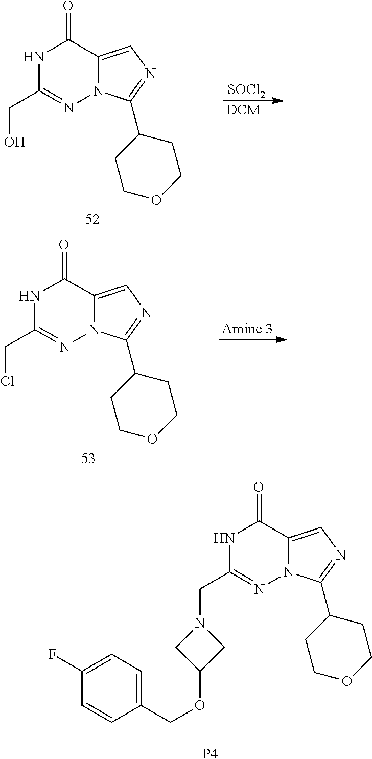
N1C(CN2CC(OCC3=CC=C(F)C=C3)C2)=NN2C(=CN=C2C2CCOCC2)C1=O.[P4].N1C(CO)=NN2C(=CN=C2C2CCOCC2)C1=O.[SOCl2].[DCM].N1C(CCl)=NN2C(=CN=C2C2CCOCC2)C1=O.[Amine 3]
